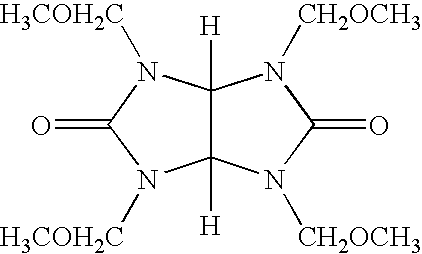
C12([H])C([H])(N([H3COH2C])C(=O)N1[H3COH2C])N([CH2OCH3])C(=O)N2[CH2OCH3]
